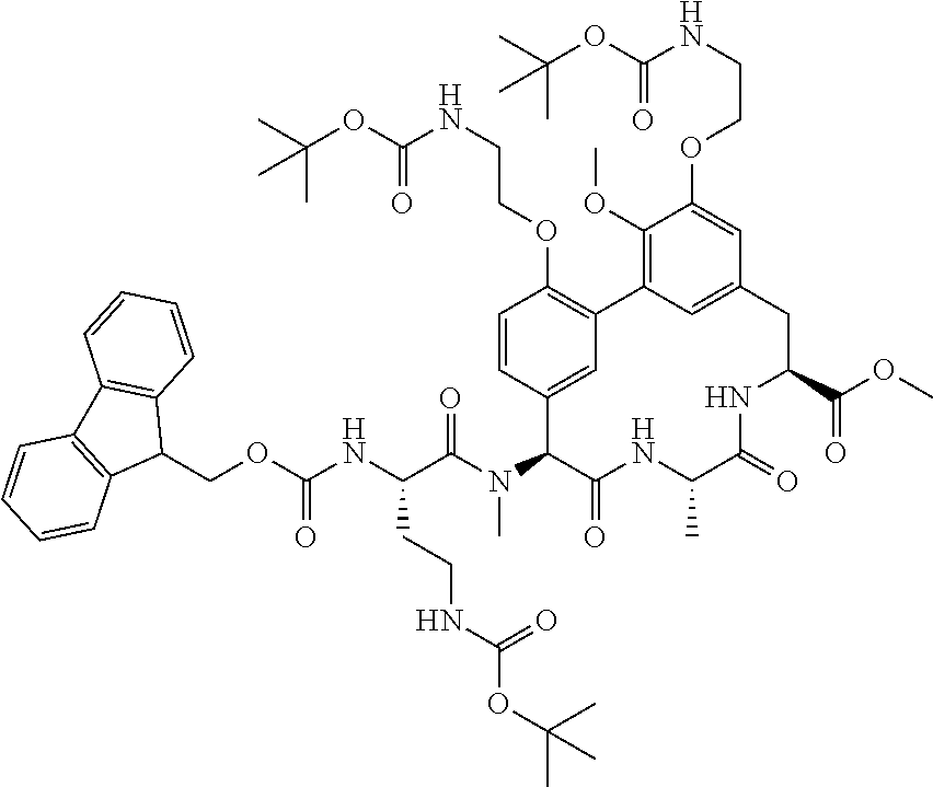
C(C(N(C)C1C(=O)NC(C)C(=O)NC(C(=O)OC)CC2=CC(=C(OC)C(OCCNC(=O)OC(C)(C)C)=C2)C2=C(OCCNC(=O)OC(C)(C)C)C=CC1=C2)=O)(NC(OCC1C2=C(C3=C1C=CC=C3)C=CC=C2)=O)CCNC(=O)OC(C)(C)C
